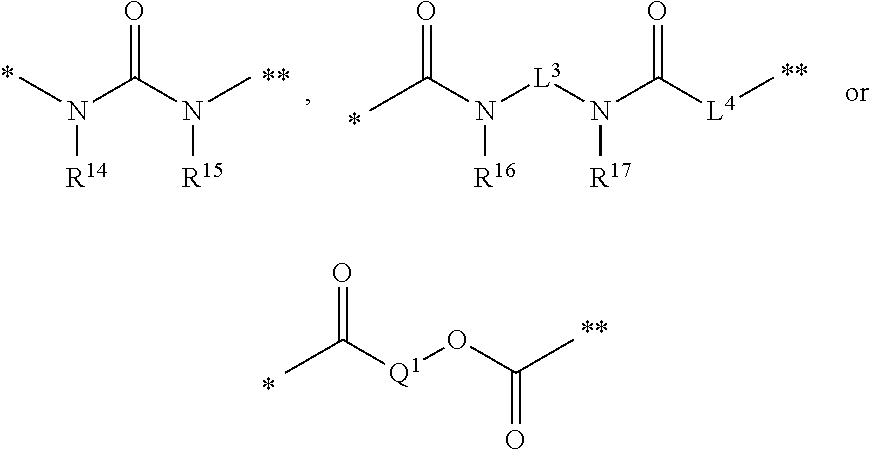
[R14]N(C)C(N(C)[R15])=O.[R16]N(C(C)=O)[L3]N(C([L4]C)=O)[R17].CC([Q1]OC(C)=O)=O
